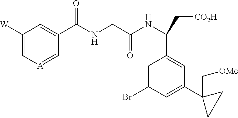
C1([W])=C[A]=CC(C(NCC(NC(C[CO2H])C2=CC(C3(C[OMe])CC3)=CC(Br)=C2)=O)=O)=C1
